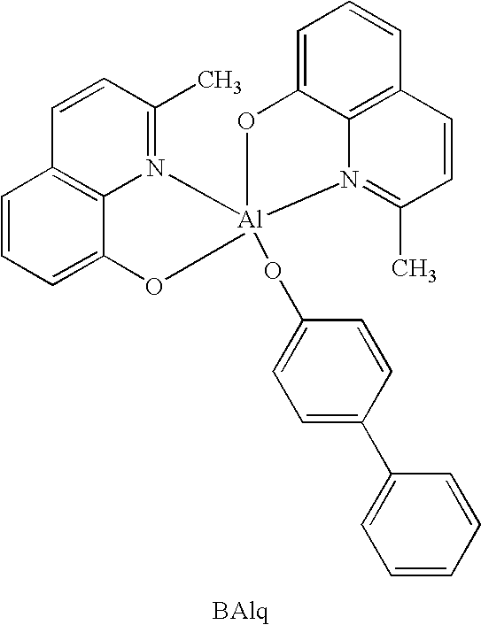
C1=CC=C(OC)C2=C1C=CC(C)=N2[Al]1(OC2=CC=C(C3=CC=CC=C3)C=C2)OC2=CC=CC3=C2N1=C(C)C=C3
